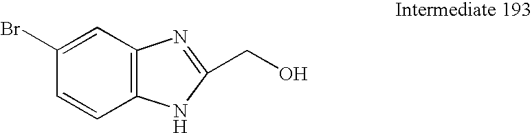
C12=C(C=C(Br)C=C1)N=C(CO)N2
